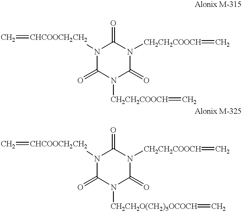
N1([CHCOOCH2CH2]=C)C(=O)N([CH2CH2COOCH]=C)C(=O)N([CH2CH2COOCH]=C)C1=O.N1([CHCOOCH2CH2]=C)C(=O)N([CH2CH2O(CH2)5OCOCH]=C)C(=O)N([CH2CH2COOCH]=C)C1=O
